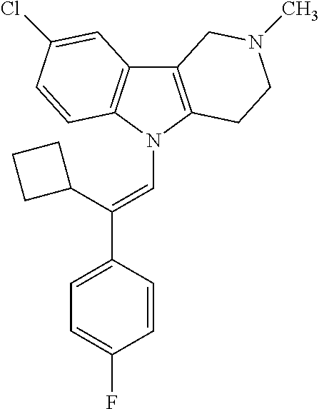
C12=C(N(C=C(C3=CC=C(F)C=C3)C3CCC3)C3=C1C=C(Cl)C=C3)CCN(C)C2
